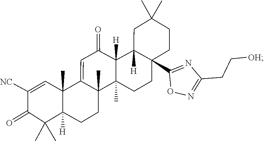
C1(=O)C(C)(C)C2([H])C(C)(C=C1[NC])C1=CC(=O)C3([H])C4([H])CC(C)(C)CCC4(C4=NC(CC[OH])=NO4)CCC3(C)C1(C)CC2
